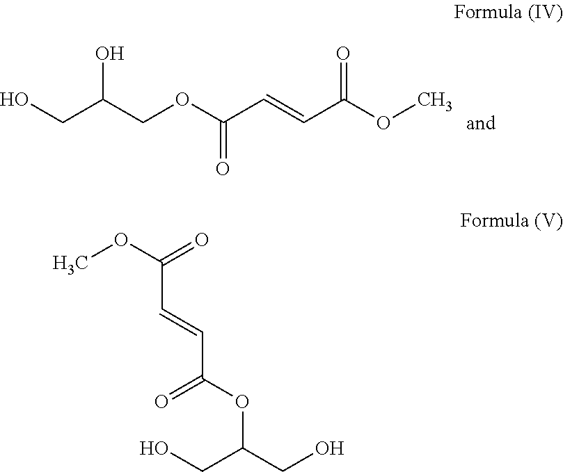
C(C(COC(C=CC(OC)=O)=O)O)O.C(=O)(OC)C=CC(OC(CO)CO)=O
